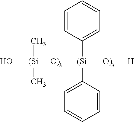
O[(Si]([O)x][(Si]([O)x][H])(C1=CC=CC=C1)C1=CC=CC=C1)(C)C
